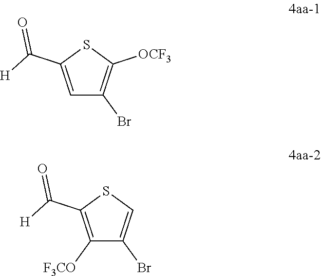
C1=C(C([H])=O)SC([OCF3])=C1Br.C1([F3CO])=C(C([H])=O)SC=C1Br
